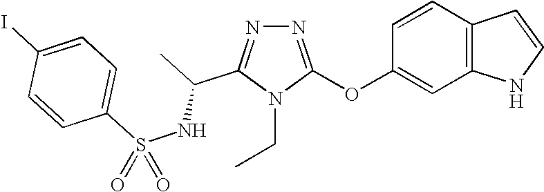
N1=C(OC2=CC3=C(C=C2)C=CN3)N(CC)C(C(NS(C2=CC=C(I)C=C2)(=O)=O)C)=N1
